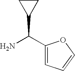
NC(C1CC1)C1=CC=CO1
